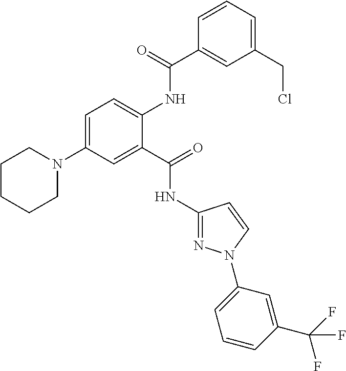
C1=C(N2CCCCC2)C=C(C(=O)NC2=NN(C3=CC=CC(C(F)(F)F)=C3)C=C2)C(NC(C2=CC(CCl)=CC=C2)=O)=C1
